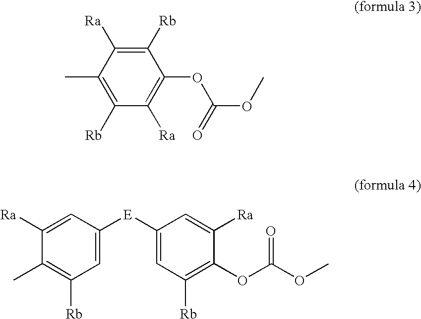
C1(C)=C([Rb])C([Ra])=C(OC(=O)OC)C([Rb])=C1[Ra].C1=C([E]C2=CC([Rb])=C(OC(=O)OC)C([Ra])=C2)C=C([Ra])C(C)=C1[Rb]
